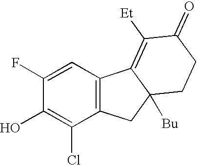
C1=C(F)C(O)=C(Cl)C2=C1C1=C([Et])C(=O)CCC1([Bu])C2
